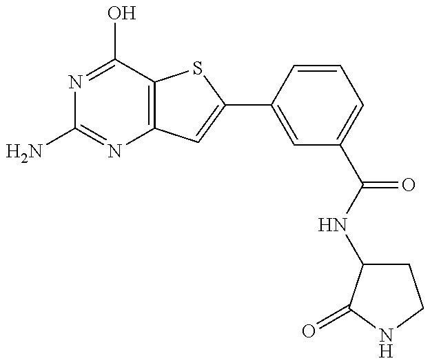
N1=C(O)C2=C(N=C1N)C=C(C1=CC(C(=O)NC3CCNC3=O)=CC=C1)S2
